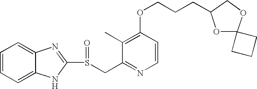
C1(C)=C(OCCCC2OC3(OC2)CCC3)C=CN=C1CS(C1=NC2=CC=CC=C2N1)=O
